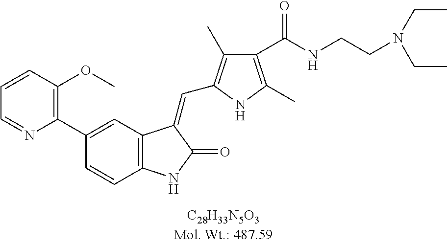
C1(C2=CC3=C(C=C2)NC(=O)C3=CC2=C(C)C(C(NCCN(CC)CC)=O)=C(C)N2)=C(OC)C=CC=N1
